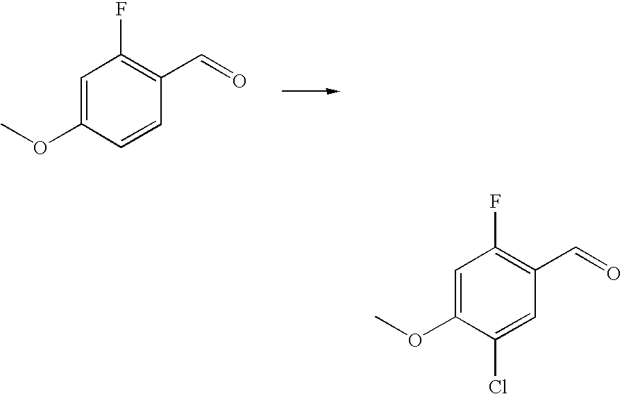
C1=C(OC)C=CC(C=O)=C1F.C1=C(OC)C(Cl)=CC(C=O)=C1F
